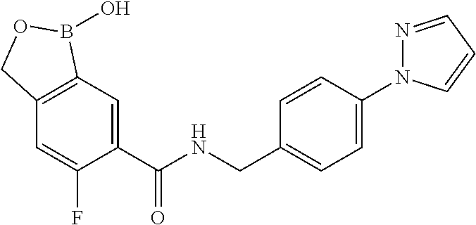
C1=C(C(NCC2=CC=C(N3N=CC=C3)C=C2)=O)C(F)=CC2=C1B(O)OC2
